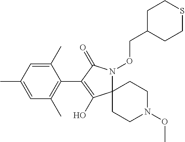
C12(N(OCC3CCSCC3)C(=O)C(C3=C(C)C=C(C)C=C3C)=C1O)CCN(OC)CC2
